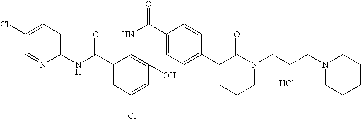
C1(NC(C2=CC(Cl)=CC(O)=C2NC(C2=CC=C(C3CCCN(CCCN4CCCCC4)C3=O)C=C2)=O)=O)=CC=C(Cl)C=N1.Cl
